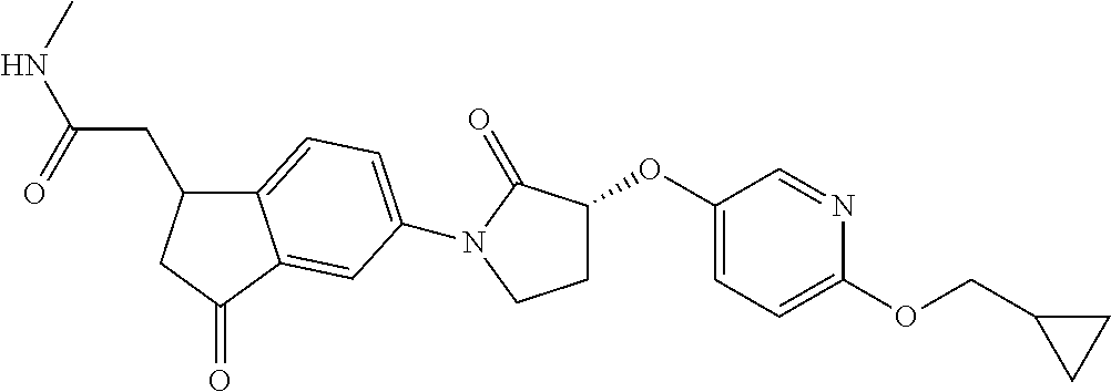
C12=CC=C(N3C(=O)C(OC4=CC=C(OCC5CC5)N=C4)CC3)C=C1C(=O)CC2CC(=O)NC
